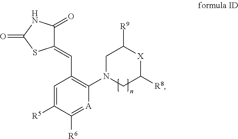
C1(=CC2=C(N3CC([R8])[X]C([R9])C3)[A]=C([R6])C([R5])=C2)C(=O)NC(=O)S1
